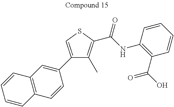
C1(C2=CC3=C(C=C2)C=CC=C3)=CSC(C(NC2=C(C(=O)O)C=CC=C2)=O)=C1C
